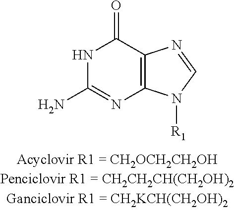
C1=NC2=C(N1[R1])N=C(N)NC2=O
